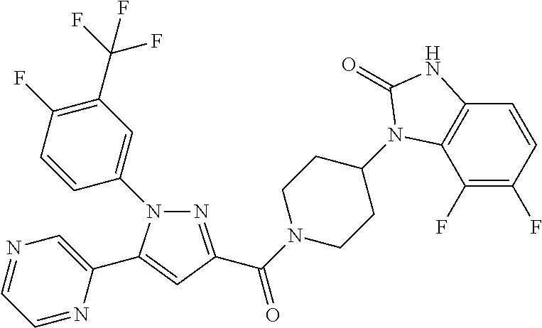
N1(C2=CC(C(F)(F)F)=C(F)C=C2)N=C(C(N2CCC(N3C4=C(C=CC(F)=C4F)NC3=O)CC2)=O)C=C1C1=CN=CC=N1
